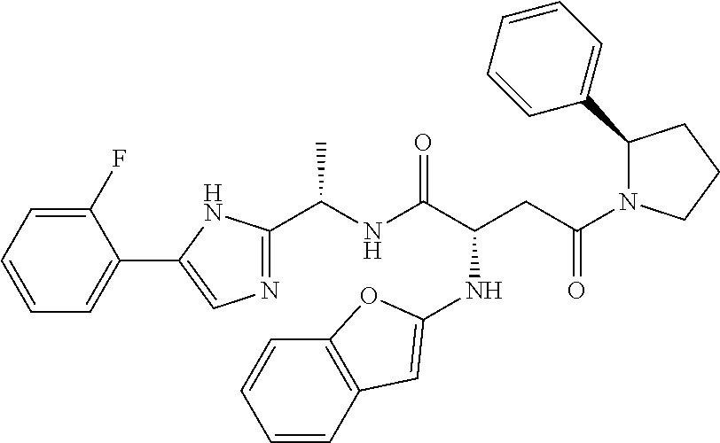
N1=C(C(NC(C(CC(N2C(C3=CC=CC=C3)CCC2)=O)NC2=CC3=C(C=CC=C3)O2)=O)C)NC(C2=CC=CC=C2F)=C1
